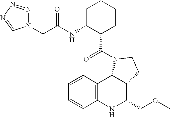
C12=C(NC(COC)C3C1N(C(=O)C1CCCCC1NC(=O)CN1N=NN=C1)CC3)C=CC=C2
